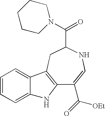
C12=C(CC(C(N3CCCCC3)=O)NC=C1C([OEt])=O)C1=CC=CC=C1N2
